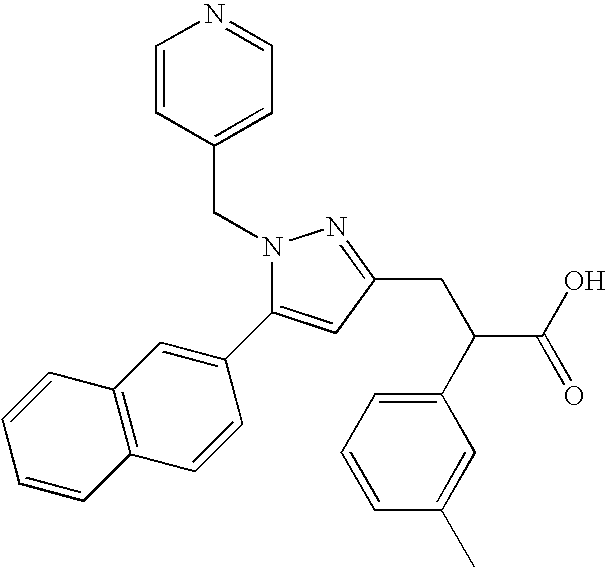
N1(CC2=CC=NC=C2)C(C2=CC3=C(C=C2)C=CC=C3)=CC(CC(C2=CC=CC(C)=C2)C(O)=O)=N1
